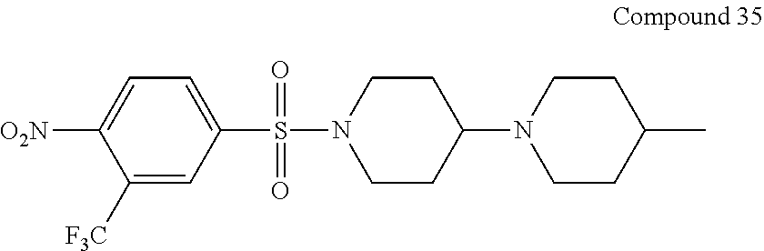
C1=C([O2N])C([F3C])=CC(S(=O)(=O)N2CCC(N3CCC(C)CC3)CC2)=C1
